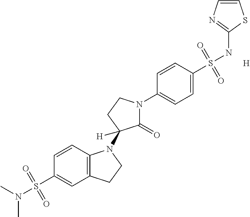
C12=C(C=CC(S(N(C)C)(=O)=O)=C1)N(C1([H])C(=O)N(C3=CC=C(S(NC4=NC=CS4)(=O)=O)C=C3)CC1)CC2.[H]
